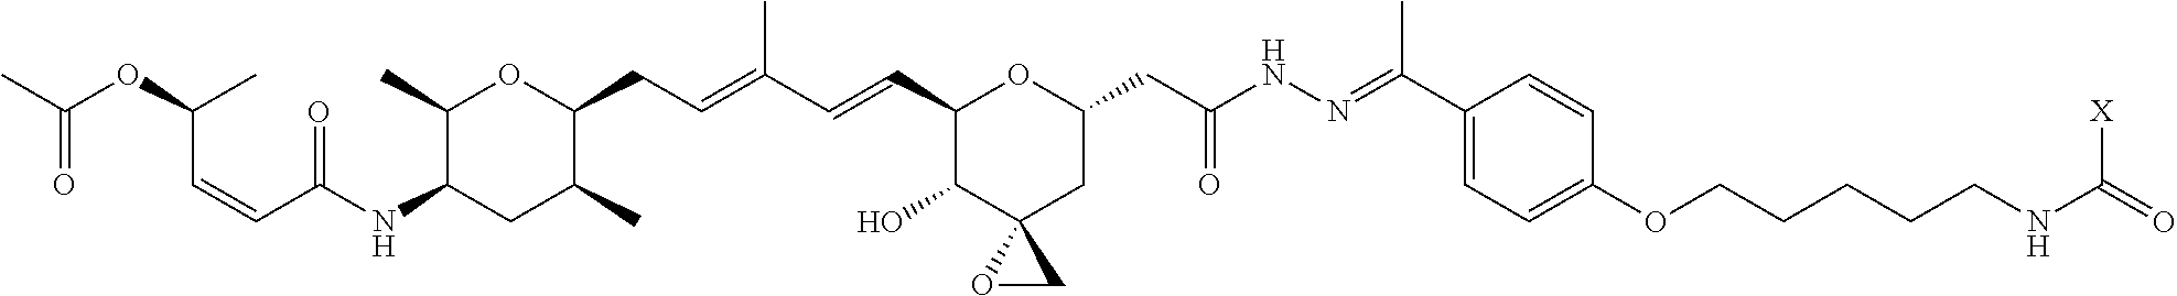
C1(C)C(NC(C=CC(OC(C)=O)C)=O)CC(C)C(CC=C(C=CC2C(O)C3(CC(CC(NN=C(C4=CC=C(OCCCCCNC(=O)[X])C=C4)C)=O)O2)OC3)C)O1
